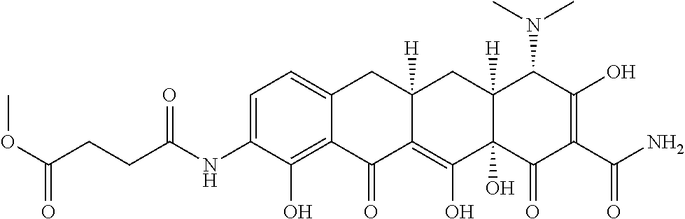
C1=C2C(=C(O)C(NC(CCC(OC)=O)=O)=C1)C(=O)C1=C(O)C3(O)C([H])(CC1([H])C2)C(N(C)C)C(O)=C(C(N)=O)C3=O
